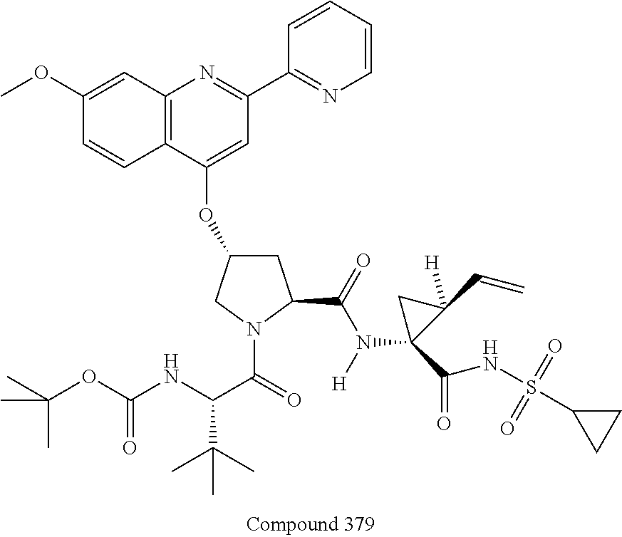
C1=CC2=C(C=C1OC)N=C(C1=NC=CC=C1)C=C2OC1CC(C(=O)N([H])C2(C(=O)NS(C3CC3)(=O)=O)C([H])(C=C)C2)N(C(C(NC(OC(C)(C)C)=O)C(C)(C)C)=O)C1
